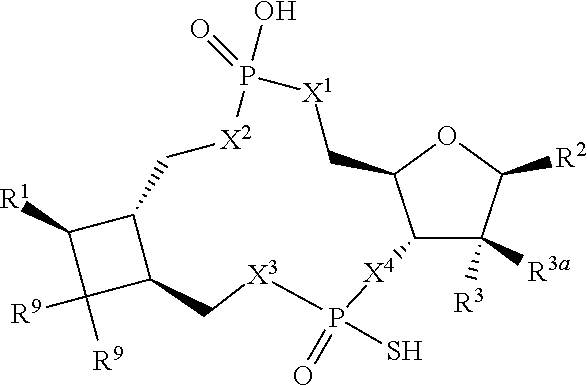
C12C([R3a])([R3])C([R2])OC1C[X1]P(=O)(O)[X2]CC1C([R1])C([R9])([R9])C1C[X3]P(=O)(S)[X4]2
